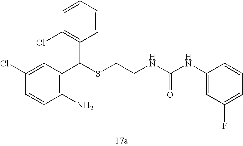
C1=CC(Cl)=CC(C(SCCNC(NC2=CC(F)=CC=C2)=O)C2=C(Cl)C=CC=C2)=C1N
